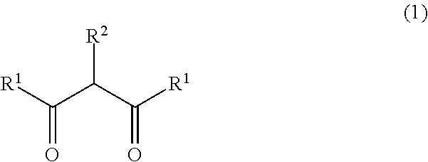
[R1]C(C(C([R1])=O)[R2])=O
